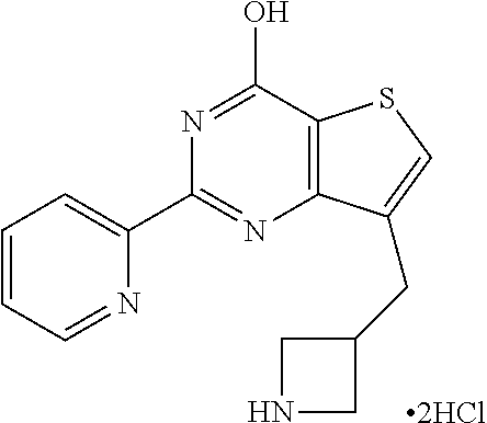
C1=CC=NC(C2=NC3=C(C(O)=N2)SC=C3CC2CNC2)=C1.[2HCl]
